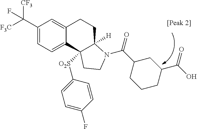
C(C1=CC=C2C(=C1)CCC1([H])C2([O2S]C2=CC=C(F)C=C2)CCN1C(=O)C1CCCC(C(O)=O)C1)([F3C])([CF3])F
